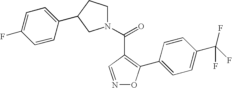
N1(C(=O)C2=C(C3=CC=C(C(F)(F)F)C=C3)ON=C2)CCC(C2=CC=C(F)C=C2)C1
